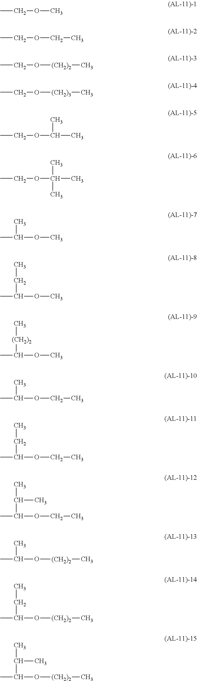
CCOC.CCOCC.CCO[(CH2)2]C.CCO[(CH2)3]C.CCOC(C)C.CCOC(C)(C)C.CC(C)OC.CC(CC)OC.CC([(CH2)2]C)OC.CC(C)OCC.CC(CC)OCC.CC(C(C)C)OCC.CC(C)O[(CH2)2]C.C(C(C)O[(CH2)2]C)C.C(C(C)O[(CH2)2]C)(C)C
